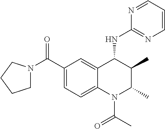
N1=CC=CN=C1NC1C(C)C(C)N(C(=O)C)C2=CC=C(C(N3CCCC3)=O)C=C12
